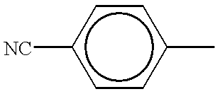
c1cc(C)ccc1[NC]
